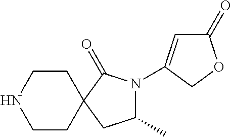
C1(C)N(C2=CC(=O)OC2)C(=O)C2(C1)CCNCC2
